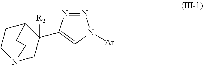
N1=NC(C2([R2])CN3CCC2CC3)=CN1[Ar]
